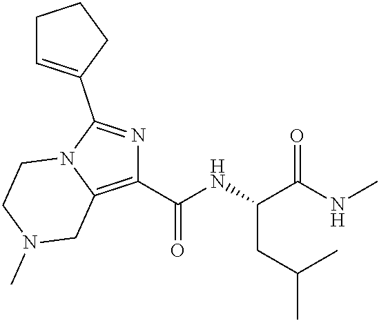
C1(C(NC(C(NC)=O)CC(C)C)=O)=C2N(C(C3=CCCC3)=N1)CCN(C)C2
